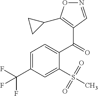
C1=C(C(F)(F)F)C=C(S(=O)(=O)C)C(C(=O)C2=C(C3CC3)ON=C2)=C1
